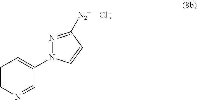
C1=CN=CC(N2N=C([N2+])C=C2)=C1.[Cl-]
